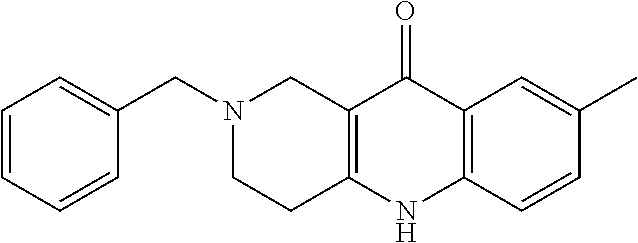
N1(CC2=CC=CC=C2)CCC2=C(C1)C(=O)C1=C(N2)C=CC(C)=C1
